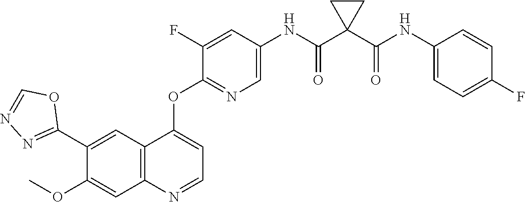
C1(OC)=CC2=C(C=C1C1=NN=CO1)C(OC1=NC=C(NC(C3(C(NC4=CC=C(F)C=C4)=O)CC3)=O)C=C1F)=CC=N2
